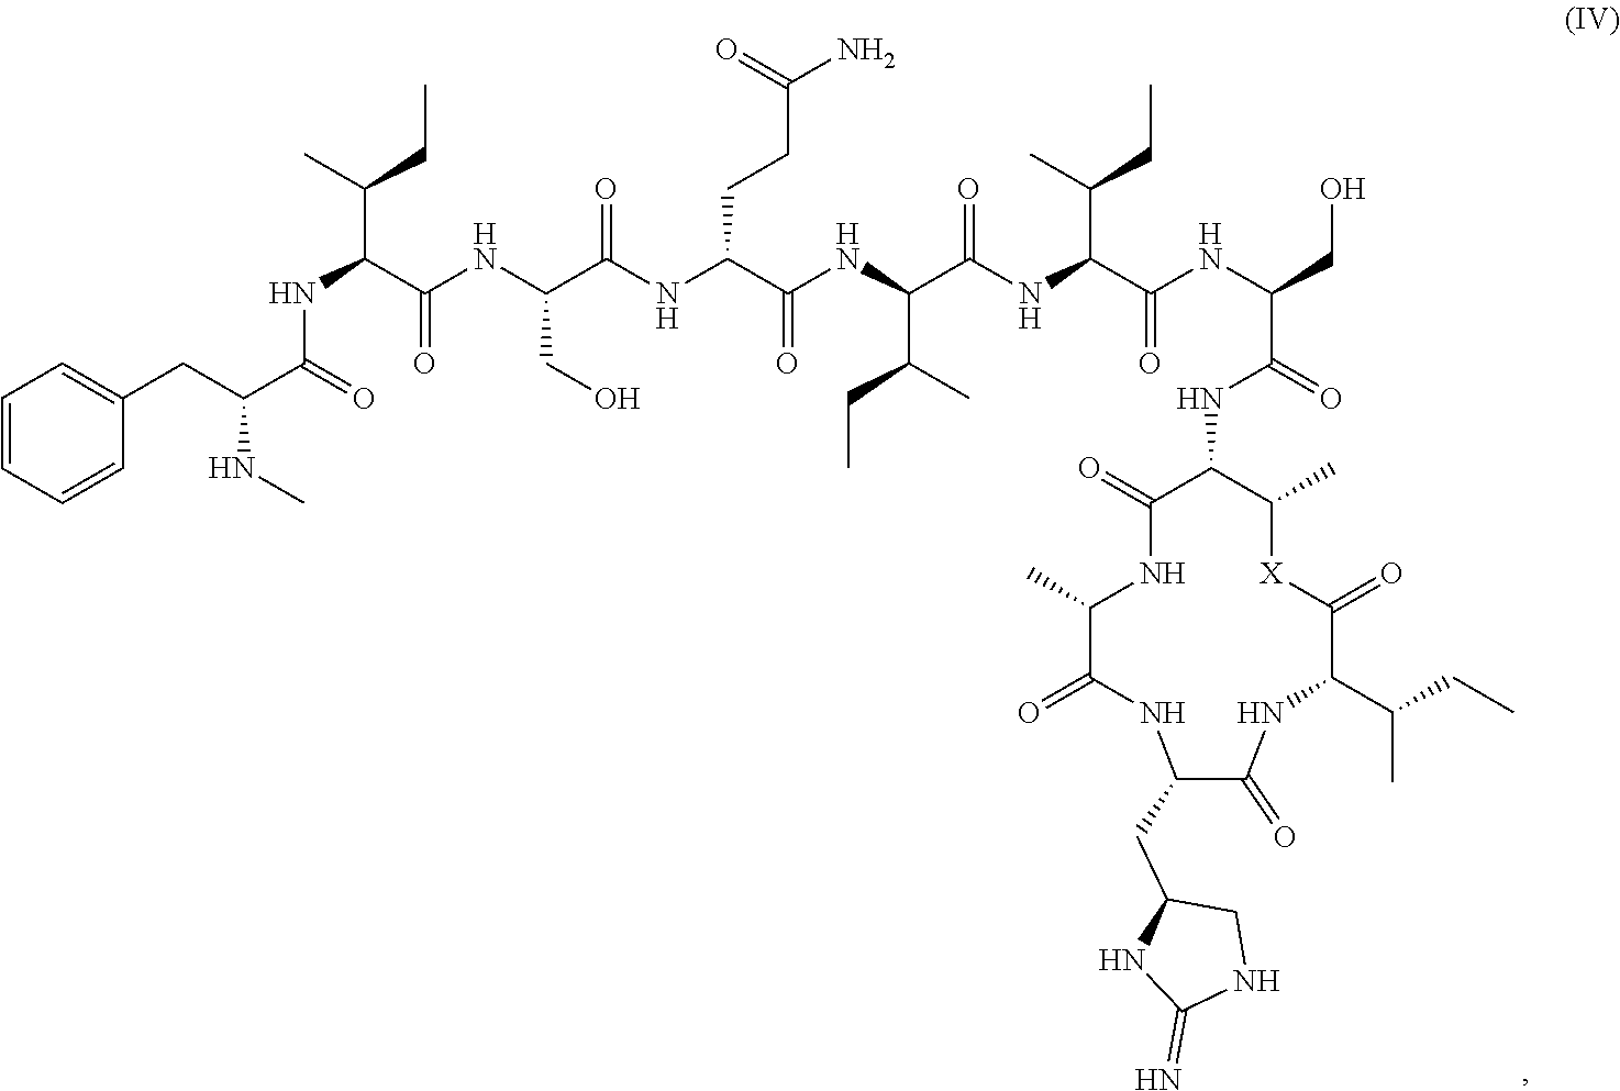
N(C(C(NC(C(NC(C(NC(C(NC(C(NC(CO)C(=O)NC1C(=O)NC(C)C(=O)NC(CC2NC(=N)NC2)C(=O)NC(C(CC)C)C(=O)[X]C1C)=O)C(C)CC)=O)C(C)CC)=O)CCC(N)=O)=O)CO)=O)C(C)CC)C(C(CC1=CC=CC=C1)NC)=O
